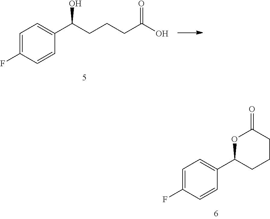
C1=C(F)C=CC(C(CCCC(O)=O)O)=C1.C1=C(F)C=CC(C2OC(=O)CCC2)=C1
